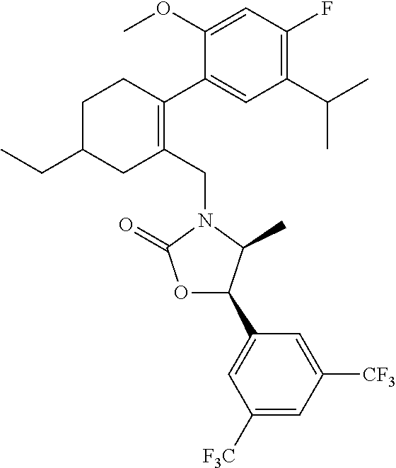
C1(CN2C(=O)OC(C3=CC([F3C])=CC([CF3])=C3)C2C)=C(C2=CC(C(C)C)=C(F)C=C2OC)CCC(CC)C1
